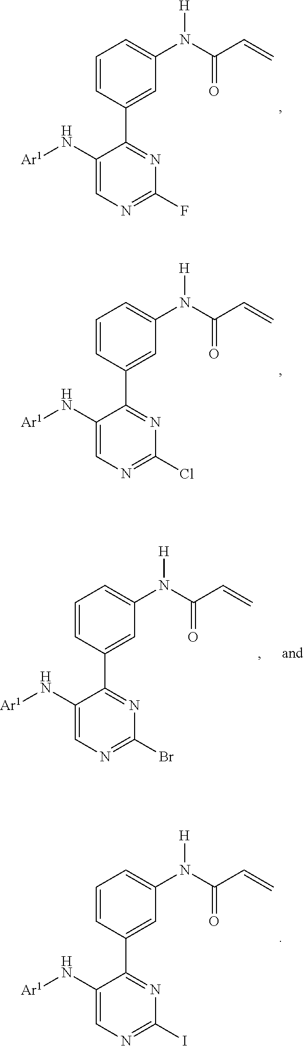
C1(N[Ar1])=CN=C(F)N=C1C1=CC(N(C(C=C)=O)[H])=CC=C1.C1(N[Ar1])=CN=C(Cl)N=C1C1=CC(N(C(C=C)=O)[H])=CC=C1.C1(N[Ar1])=CN=C(Br)N=C1C1=CC(N(C(C=C)=O)[H])=CC=C1.C1(N[Ar1])=CN=C(I)N=C1C1=CC(N(C(C=C)=O)[H])=CC=C1
